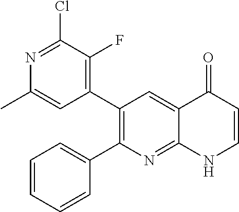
N1=C(Cl)C(F)=C(C2=C(C3=CC=CC=C3)N=C3C(=C2)C(=O)C=CN3)C=C1C
